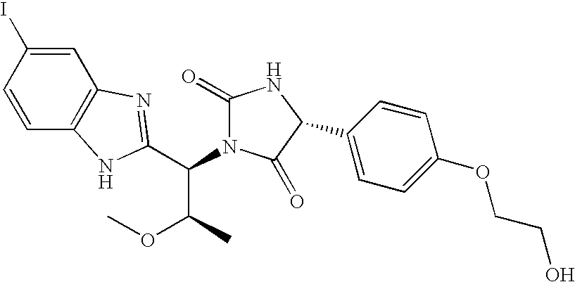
C1=C(I)C=CC2=C1N=C(C(C(OC)C)N1C(=O)NC(C3=CC=C(OCCO)C=C3)C1=O)N2
